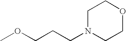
O(C)CCCN1CCOCC1
